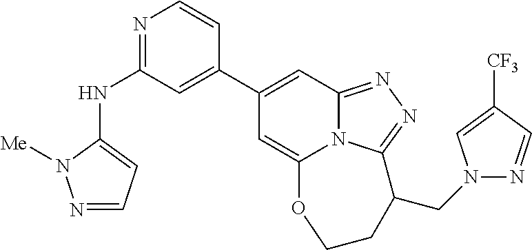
N1=C(NC2=CC=NN2[Me])C=C(C2=CC3=NN=C4N3C(=C2)OCCC4CN2N=CC([CF3])=C2)C=C1
